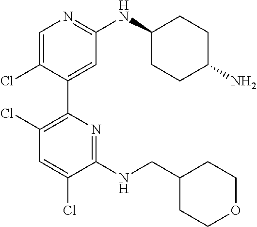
C1=C(Cl)C(C2=C(Cl)C=C(Cl)C(NCC3CCOCC3)=N2)=CC(NC2CCC(N)CC2)=N1
